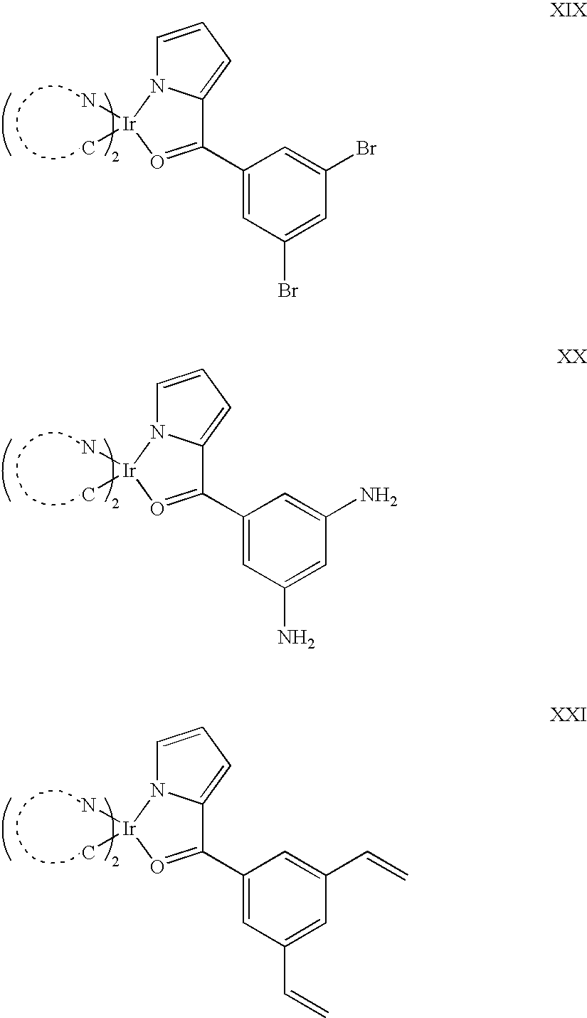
C1(C2=CC(N)=CC(N)=C2)=O[Ir](N)(C)N2C1=CC=C2.C1(C2=CC(C=C)=CC(C=C)=C2)=O[Ir](N)(C)N2C1=CC=C2.C12=CC=CN1[Ir](N)(C)O=C2C1=CC(Br)=CC(Br)=C1
